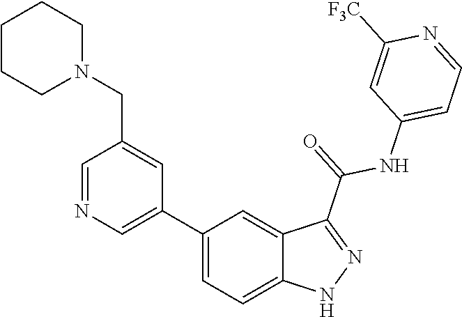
C1(C2=CN=CC(CN3CCCCC3)=C2)=CC=C2C(=C1)C(C(=O)NC1=CC=NC([F3C])=C1)=NN2
